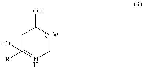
C1C([R])(O)=NCCC1O
